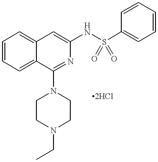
C1=CC=C2C(=C1)C=C(NS(C1=CC=CC=C1)(=O)=O)N=C2N1CCN(CC)CC1
